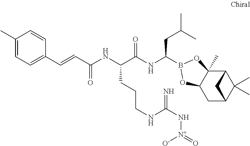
C12C3(C)C(CC(C1(C)C)C2)OB(C(NC(C(NC(C=CC1=CC=C(C)C=C1)=O)CCCNC(N[N+]([O-])=O)=N)=O)CC(C)C)O3
